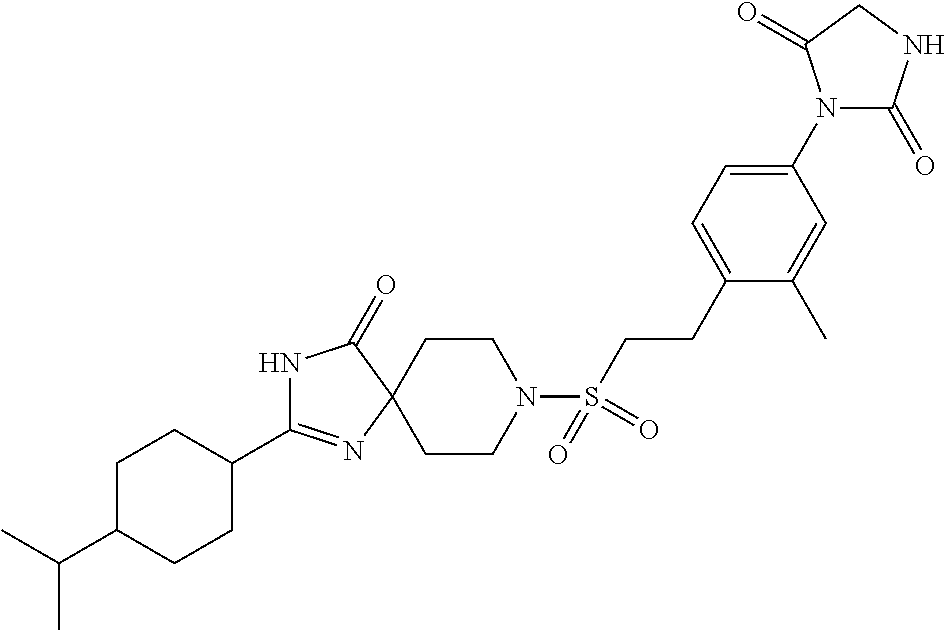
N1C(C2CCC(C(C)C)CC2)=NC2(C1=O)CCN(S(CCC1=CC=C(N3C(=O)NCC3=O)C=C1C)(=O)=O)CC2
